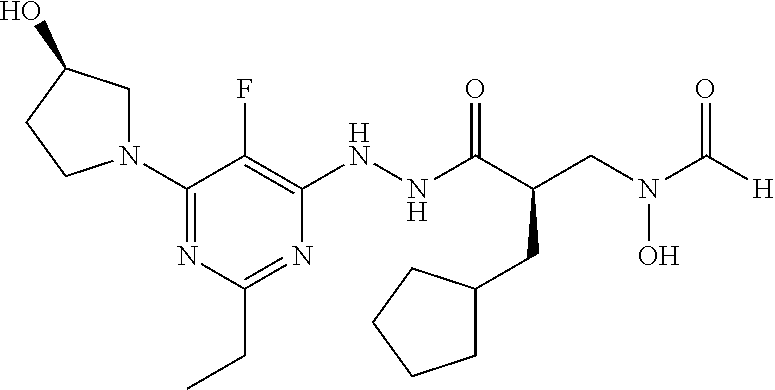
N1(C2=NC(CC)=NC(NNC(C(CN(O)C([H])=O)CC3CCCC3)=O)=C2F)CC(O)CC1
